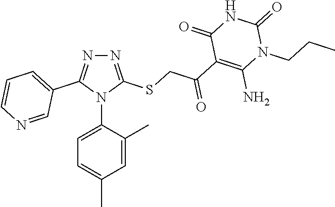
N1=C(SCC(C2=C(N)N(CCC)C(=O)NC2=O)=O)N(C2=CC=C(C)C=C2C)C(C2=CC=CN=C2)=N1
